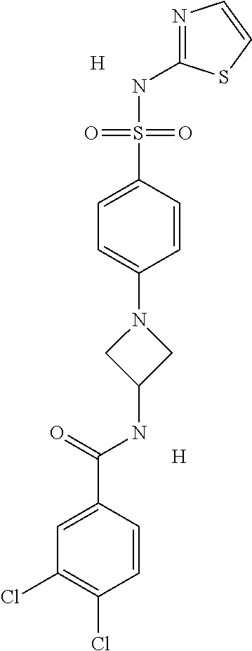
N1(C2=CC=C(S(NC3=NC=CS3)(=O)=O)C=C2)CC(NC(=O)C2=CC(Cl)=C(Cl)C=C2)C1.[H].[H]
